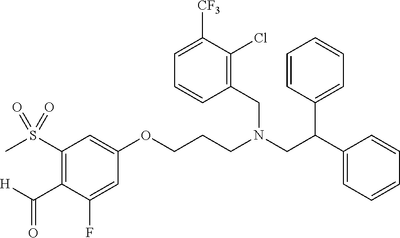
O(CCCN(CC(C1=CC=CC=C1)C1=CC=CC=C1)CC1=C(Cl)C([CF3])=CC=C1)C1=CC(S(C)(=O)=O)=C(C([H])=O)C(F)=C1
